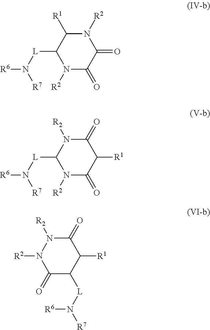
N1([R2])C([R1])C([L]N([R7])[R6])N([R2])C(=O)C1=O.C1(=O)N([R2])C([L]N([R7])[R6])N([R2])C(=O)C1[R1].C1(=O)N([R2])N([R2])C(=O)C([L]N([R6])[R7])C1[R1]
